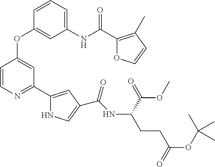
O(C1=CC(C2=CC(C(NC(C(OC)=O)CCC(=O)OC(C)(C)C)=O)=CN2)=NC=C1)C1=CC(NC(=O)C2=C(C)C=CO2)=CC=C1
